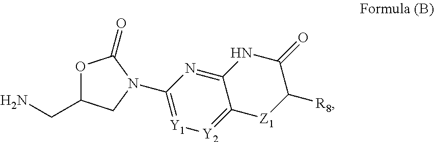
O1C(CN)CN(C2=[Y1][Y2]=C3C(=N2)NC(=O)C([R8])[Z1]3)C1=O
